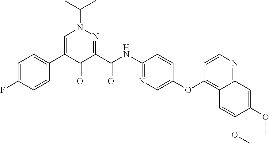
C1=C(F)C=CC(C2=CN(C(C)C)N=C(C(NC3=NC=C(OC4=C5C(=NC=C4)C=C(OC)C(OC)=C5)C=C3)=O)C2=O)=C1
